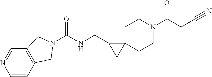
C1C2(CCN(C(CC#N)=O)C1)C(CNC(=O)N1CC3=C(C=NC=C3)C1)C2
